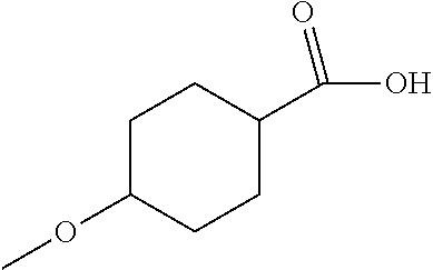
C1C(OC)CCC(C(O)=O)C1
